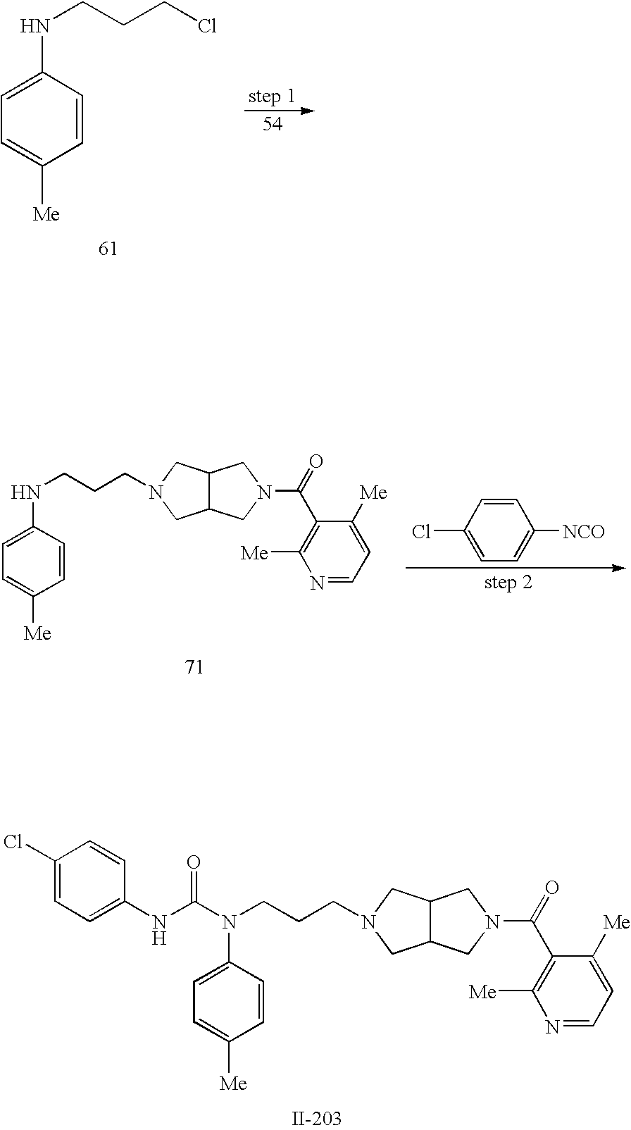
C1=CC(N(CCCN2CC3C(C2)CN(C(=O)C2=C([Me])N=CC=C2[Me])C3)C(NC2=CC=C(Cl)C=C2)=O)=CC=C1[Me].C1=CC(NCCCCl)=CC=C1[Me].C1=CC(Cl)=CC=C1[NCO].C1=CC(NCCCN2CC3C(C2)CN(C(=O)C2=C([Me])N=CC=C2[Me])C3)=CC=C1[Me]
